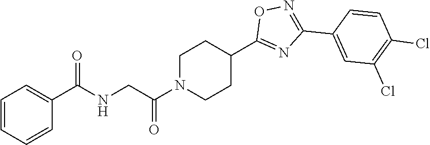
C1=CC=CC(C(NCC(N2CCC(C3=NC(C4=CC(Cl)=C(Cl)C=C4)=NO3)CC2)=O)=O)=C1
